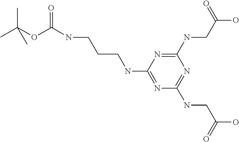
CC(OC(NCCCNC1=NC(NCC(O)=O)=NC(NCC(O)=O)=N1)=O)(C)C
